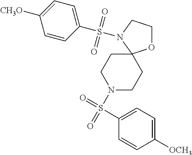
C1=C([CH3O])C=CC(S(=O)(=O)N2CCOC23CCN(S(=O)(=O)C2=CC=C([OCH3])C=C2)CC3)=C1
